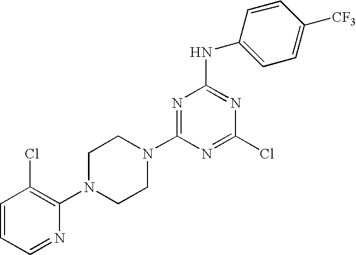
C1=CC=NC(N2CCN(C3=NC(NC4=CC=C([CF3])C=C4)=NC(Cl)=N3)CC2)=C1Cl
